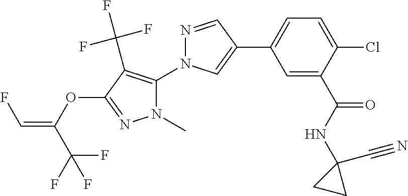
C1(C2=CC=C(Cl)C(C(NC3(C#N)CC3)=O)=C2)=CN(C2=C(C(F)(F)F)C(OC(=CF)C(F)(F)F)=NN2C)N=C1
